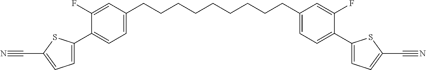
C1=C(C2=CC=C(CCCCCCCCCC3=CC=C(C4=CC=C(C#N)S4)C(F)=C3)C=C2F)SC(C#N)=C1
